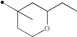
C1(C)(C)CCOC(CC)C1
